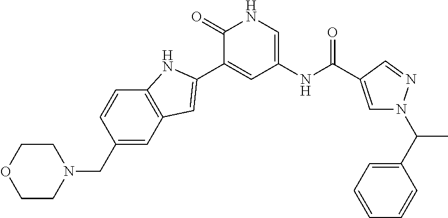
C1COCCN1CC1=CC2=C(C=C1)NC(C1=CC(NC(C3=CN(C(C4=CC=CC=C4)C)N=C3)=O)=CNC1=O)=C2
